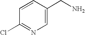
C1(Cl)=NC=C(CN)C=C1
